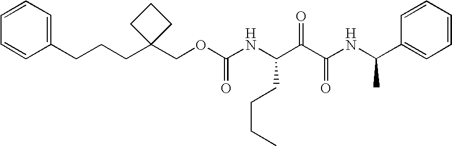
C1(CCCC2(COC(NC(C(C(NC(C3=CC=CC=C3)C)=O)=O)CCCC)=O)CCC2)=CC=CC=C1
